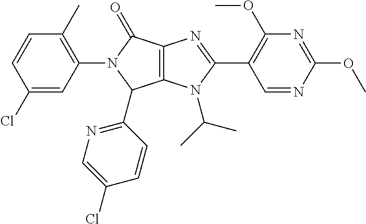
C1(Cl)=CC(N2C(C3=NC=C(Cl)C=C3)C3=C(C2=O)N=C(C2=C(OC)N=C(OC)N=C2)N3C(C)C)=C(C)C=C1
